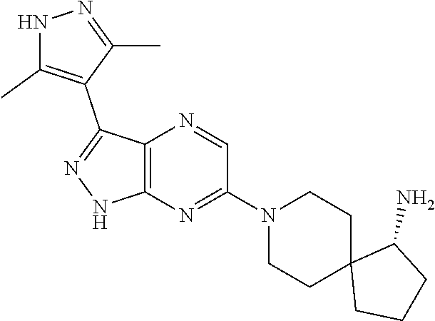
C12=C(N=C(N3CCC4(CC3)CCCC4N)C=N1)NN=C2C1=C(C)NN=C1C
